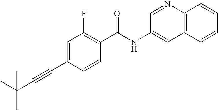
C1(C#CC(C)(C)C)=CC(F)=C(C(NC2=CC3=C(N=C2)C=CC=C3)=O)C=C1
